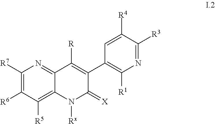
C1([R7])=C([R6])C([R5])=C2C(=N1)C([R])=C(C1=C([R1])N=C([R3])C([R4])=C1)C(=[X])N2[Rx]
